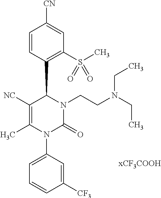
C1=CC(C2C([NC])=C(C)N(C3=CC=CC([CF3])=C3)C(=O)N2CCN(CC)CC)=C(S(C)(=O)=O)C=C1[CN]
